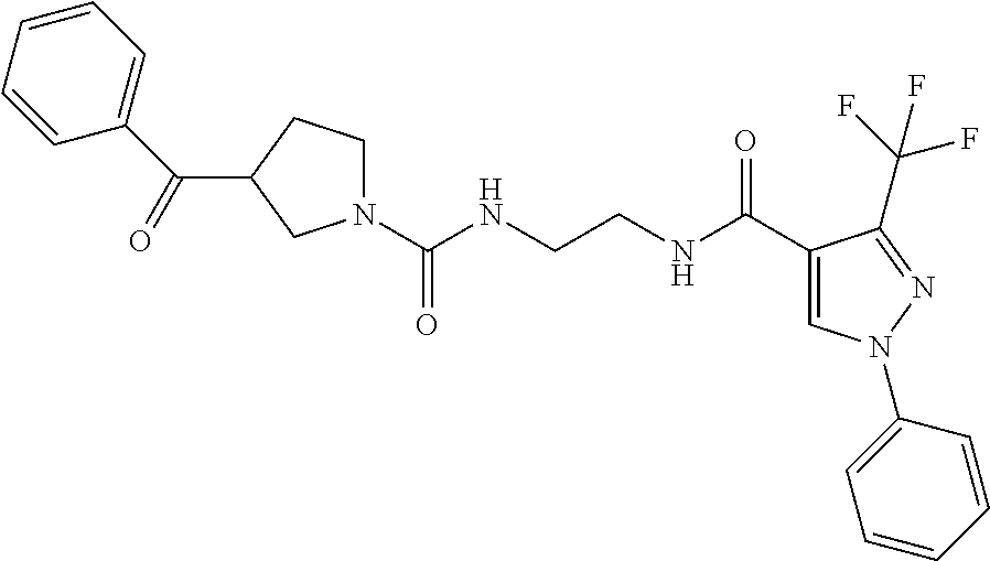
N1(C(NCCNC(C2=CN(C3=CC=CC=C3)N=C2C(F)(F)F)=O)=O)CCC(C(C2=CC=CC=C2)=O)C1
